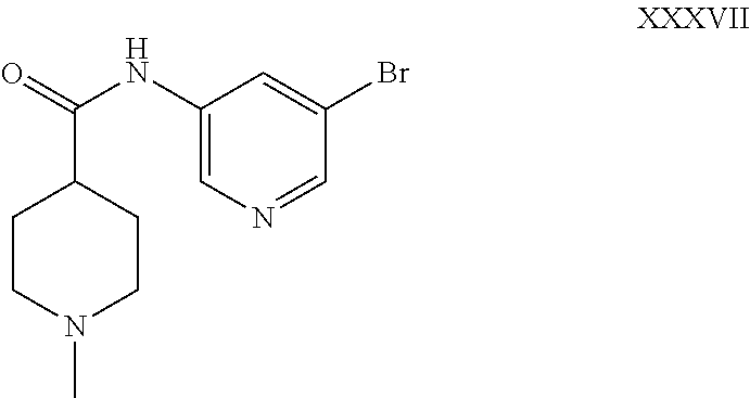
C1(NC(=O)C2CCN(C)CC2)=CN=CC(Br)=C1
